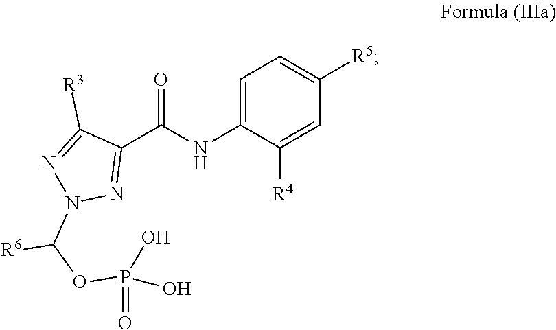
C1=C(NC(C2=NN(C(OP(=O)(O)O)[R6])N=C2[R3])=O)C([R4])=CC([R5])=C1
